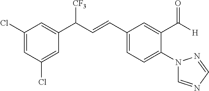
C1(Cl)=CC(C(C=CC2=CC=C(N3C=NC=N3)C(C([H])=O)=C2)[CF3])=CC(Cl)=C1
